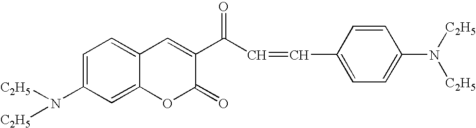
C12=CC(N([C2H5])[C2H5])=CC=C1C=C(C(=O)C=CC1=CC=C(N([C2H5])[C2H5])C=C1)C(=O)O2
